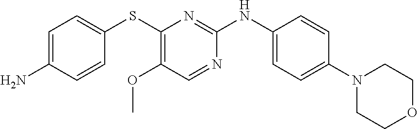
C1(SC2=CC=C(N)C=C2)=C(OC)C=NC(NC2=CC=C(N3CCOCC3)C=C2)=N1
